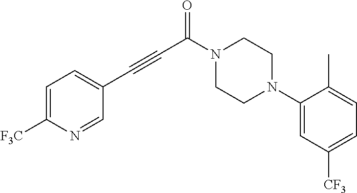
C1=C([F3C])N=CC(C#CC(=O)N2CCN(C3=CC([CF3])=CC=C3C)CC2)=C1
